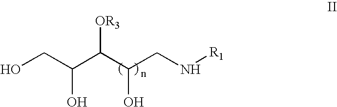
OCC(C(C(CN[R1])O)[OR3])O
